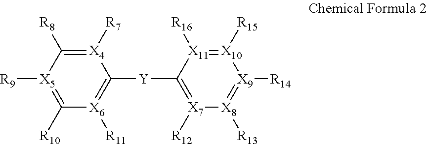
[X4]1([R7])=C([R8])[X5]([R9])=C([R10])[X6]([R11])=C1[Y]C1=[X7]([R12])[X8]([R13])=[X9]([R14])[X10]([R15])=[X11]1[R16]
